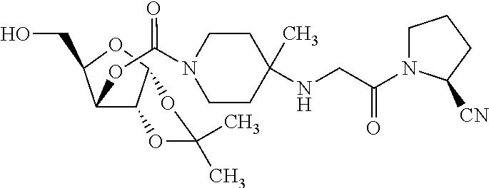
N1(C(CNC2(C)CCN(C(OC3C4C(OC3CO)OC(C)(C)O4)=O)CC2)=O)CCCC1[CN]
